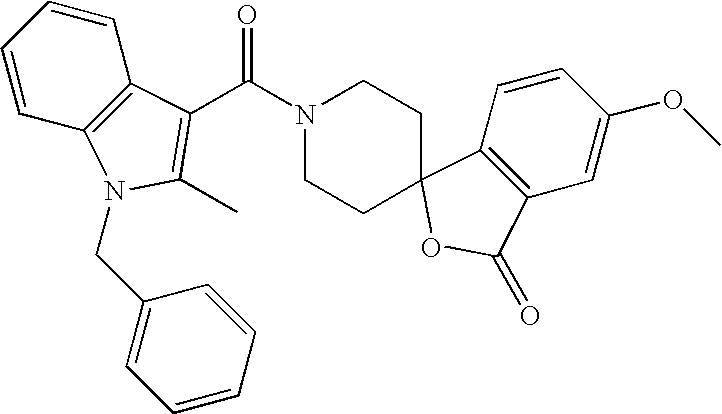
C12=C(C=CC=C1)N(CC1=CC=CC=C1)C(C)=C2C(N1CCC2(CC1)C1=C(C=C(OC)C=C1)C(=O)O2)=O
